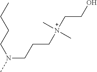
N(CCC[N+](CCO)(C)C)(C)CCCC
